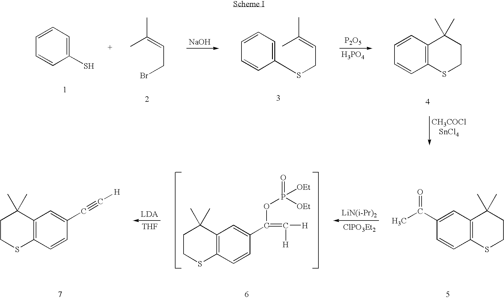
[NaOH].[P2O5].[H3PO4].C1(S)=CC=CC=C1.C(C=C(C)C)Br.C1(SCC=C(C)C)=CC=CC=C1.C12=C(C=CC=C1)C(C)(C)CCS2.[LiN(i-Pr)2].[ClPO3Et2].[THF].C12=C(C=C(C(=C([H])[H])OP(=O)([OEt])[OEt])C=C1)C(C)(C)CCS2.C12=C(C=C(C#C[H])C=C1)C(C)(C)CCS2.C12=C(C=C(C(C)=O)C=C1)C(C)(C)CCS2
